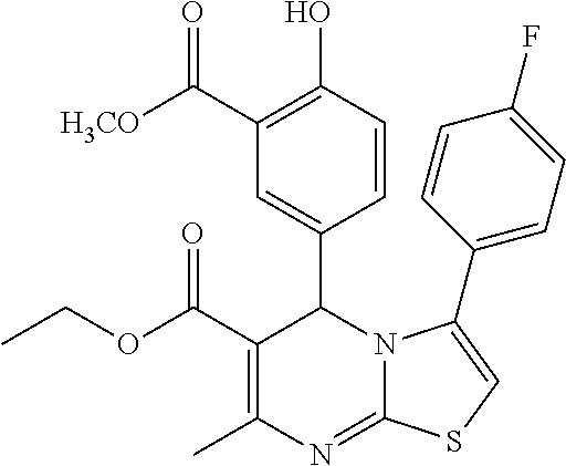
C1(C(OCC)=O)=C(C)N=C2N(C1C1=CC(C([H3CO])=O)=C(O)C=C1)C(C1=CC=C(F)C=C1)=CS2
